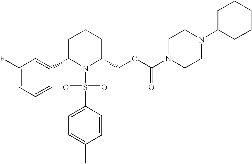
C1(F)=CC=CC(C2N(S(C3=CC=C(C)C=C3)(=O)=O)C(COC(N3CCN(C4CCCCC4)CC3)=O)CCC2)=C1
